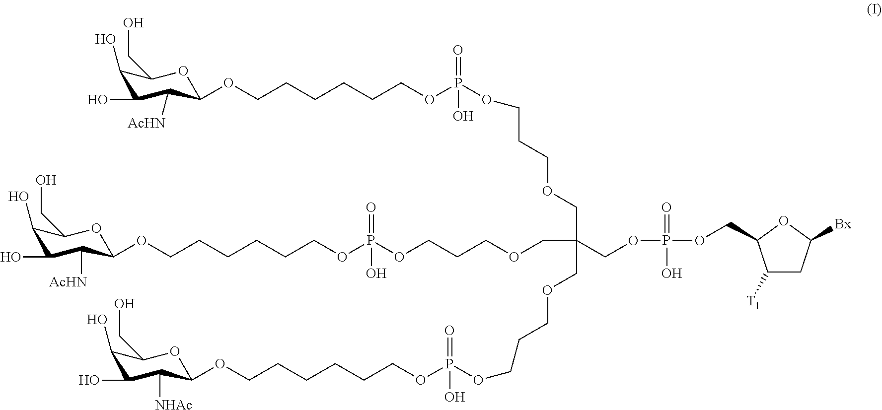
C1(O)C(O)C([AcHN])C(OCCCCCCOP(OCCCOCC(COCCCOP(OCCCCCCOC2C([NHAc])C(O)C(O)C(CO)O2)(=O)O)(COCCCOP(OCCCCCCOC2C([AcHN])C(O)C(O)C(CO)O2)(=O)O)COP(=O)(O)OCC2C([T1])CC([Bx])O2)(=O)O)OC1CO
